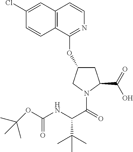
C12=C(C(OC3CC(C(=O)O)N(C(=O)C(NC(OC(C)(C)C)=O)C(C)(C)C)C3)=NC=C1)C=CC(Cl)=C2
